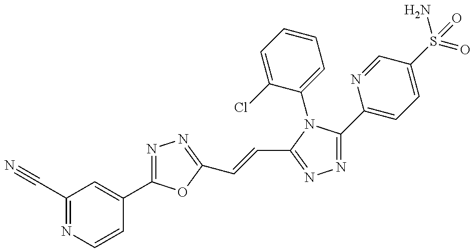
C1(C#N)=NC=CC(C2=NN=C(C=CC3=NN=C(C4=CC=C(S(N)(=O)=O)C=N4)N3C3=CC=CC=C3Cl)O2)=C1
